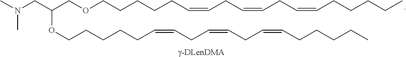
C(C(COCCCCCC=CCC=CCC=CCCCCC)OCCCCCC=CCC=CCC=CCCCCC)N(C)C
